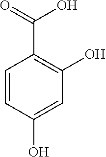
C1=CC(O)=CC(O)=C1C(O)=O
